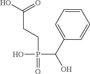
C(=O)(O)CCP(O)(C(C1=CC=CC=C1)O)=O
